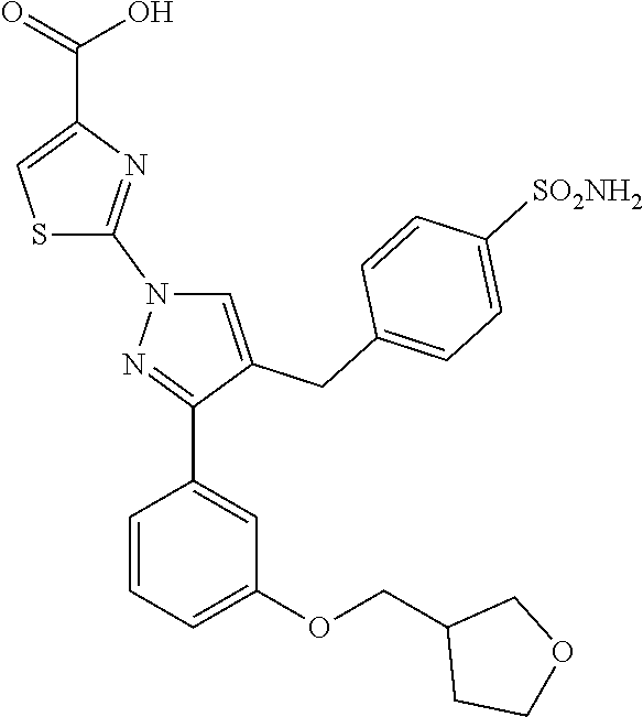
C1=CC=C(OCC2CCOC2)C=C1C1=NN(C2=NC(C(=O)O)=CS2)C=C1CC1=CC=C([SO2NH2])C=C1
